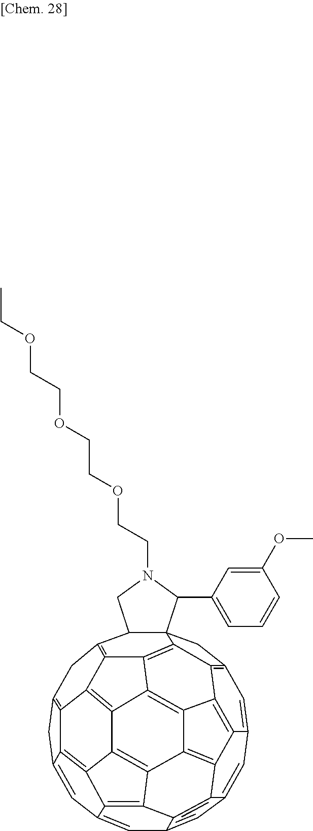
C1=C2C=C3C=C4C5C6=C7C(=C4)C=C4CC8=C9C4=C7C4=C6C6=C(C35)C2=C2C3=C1CC15C(C(=C7C9=C4C(=C62)C7=C13)C8)CN(CCOCCOCCOCC)C5C1=CC=CC(OC)=C1
